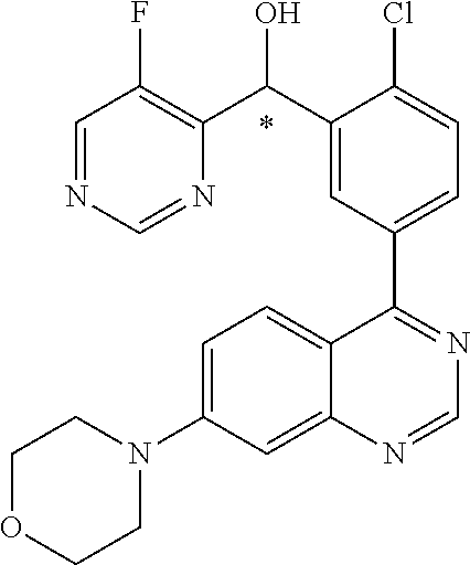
C1=C(N2CCOCC2)C=C2C(=C1)C(C1=CC=C(Cl)C(C(O)C3=C(F)C=NC=N3)=C1)=NC=N2.*
